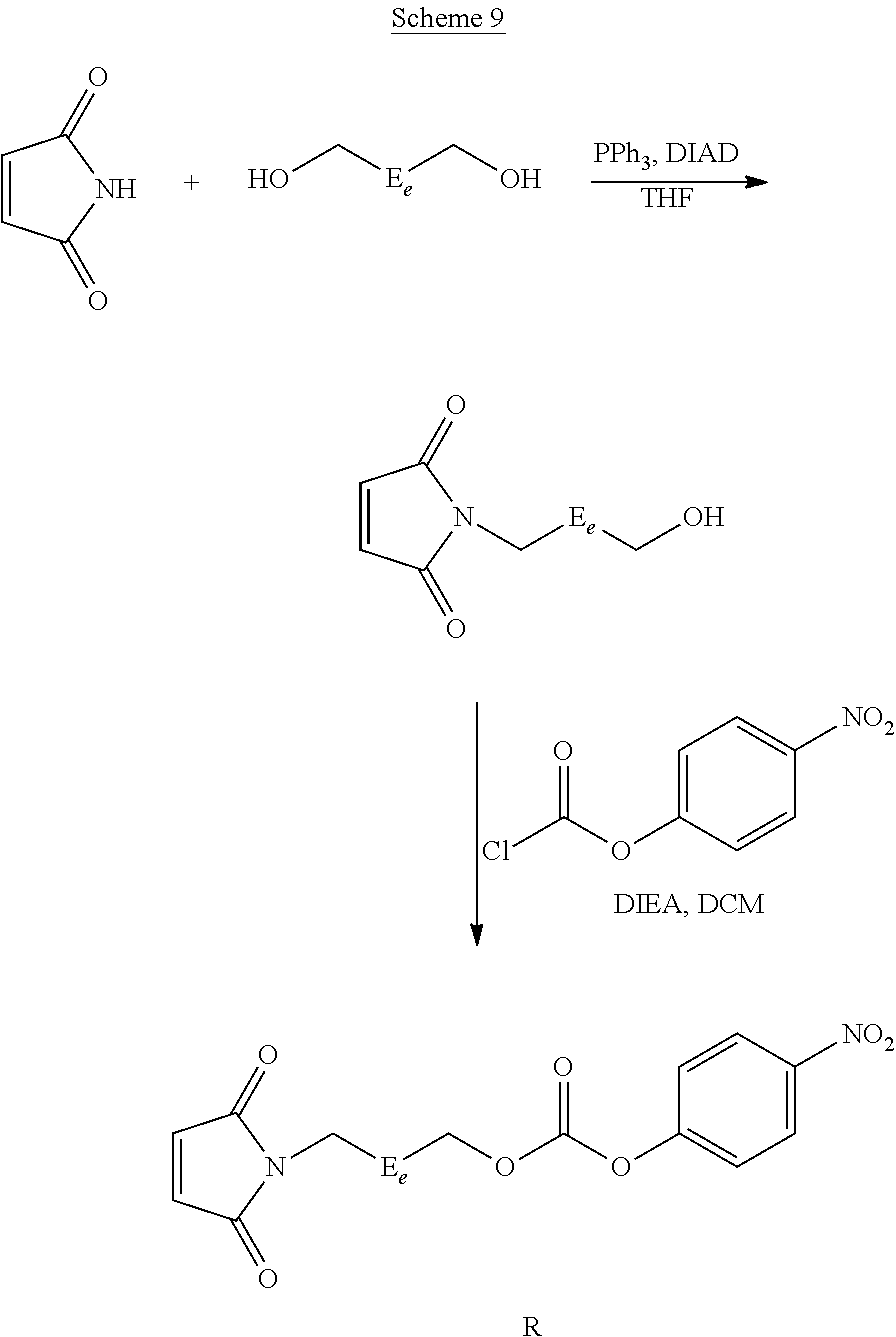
C1=CC(=O)N(C[Ee]COC(OC2=CC=C([NO2])C=C2)=O)C1=O.[R].[THF].C1=CC(=O)NC1=O.OC[Ee]CO.C1=C(OC(=O)Cl)C=CC([NO2])=C1.C1=CC(=O)N(C[Ee]CO)C1=O
